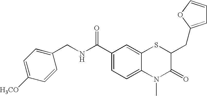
C1(C(NCC2=CC=C([H3CO])C=C2)=O)=CC=C2C(=C1)SC(CC1=CC=CO1)C(=O)N2C
